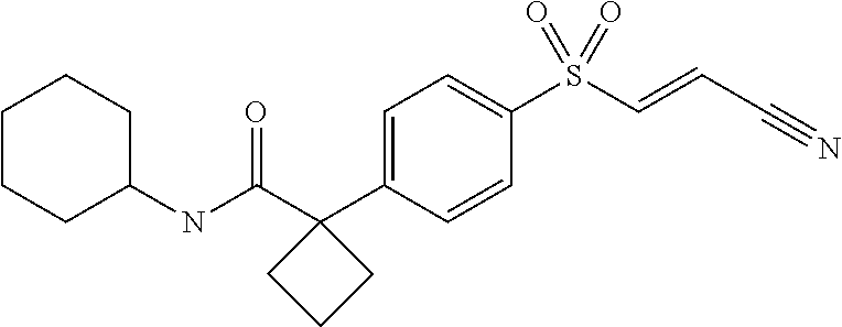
C1(C2(C(=O)NC3CCCCC3)CCC2)=CC=C(S(C=CC#N)(=O)=O)C=C1
